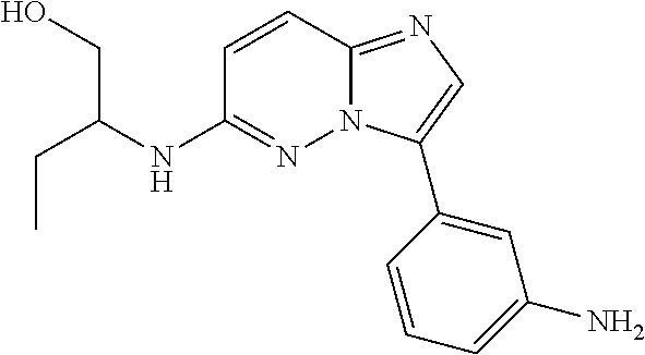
C(C)C(NC1=NN2C(=NC=C2C2=CC(N)=CC=C2)C=C1)CO
